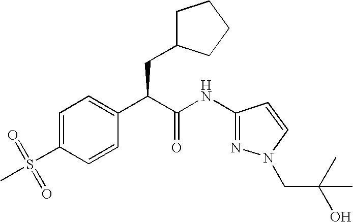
C1=C(S(=O)(=O)C)C=CC(C(C(NC2=NN(CC(O)(C)C)C=C2)=O)CC2CCCC2)=C1
